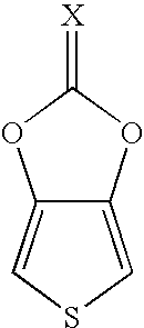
C12=CSC=C1OC(=[X])O2
